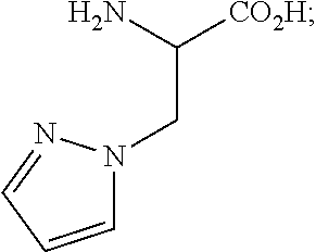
C1=CC=NN1CC([CO2H])N
